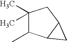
C1(C)(C)C(C)C2C(C1)C2
